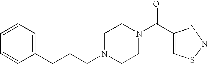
C(CCN1CCN(C(C2=CSNN2)=O)CC1)C1=CC=CC=C1
